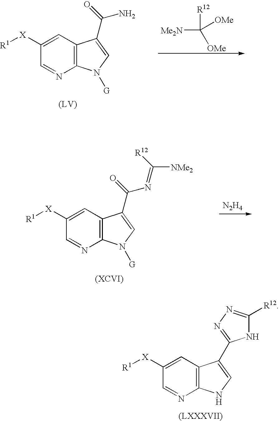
C1([X][R1])=CC2=C(N=C1)N([G])C=C2C(=O)N.[Me2N]C([R12])([OMe])[OMe].C1([X][R1])=CC2=C(N=C1)N([G])C=C2C(=O)N=C([R12])[NMe2].[N2H4].C1([X][R1])=CC2=C(N=C1)NC=C2C1=NN=C([R12])N1
